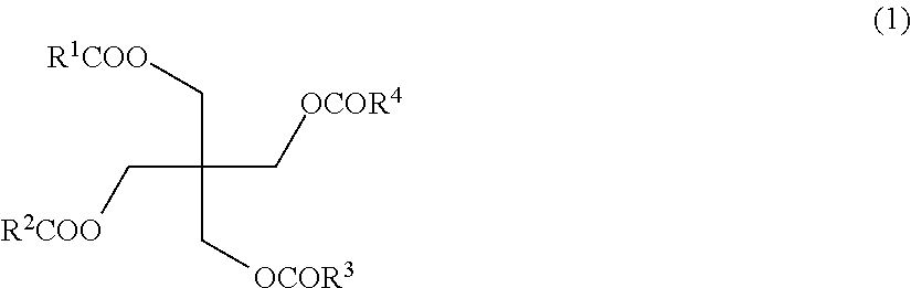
C(C(C[R1COO])(C[OCOR3])C[OCOR4])[R2COO]
